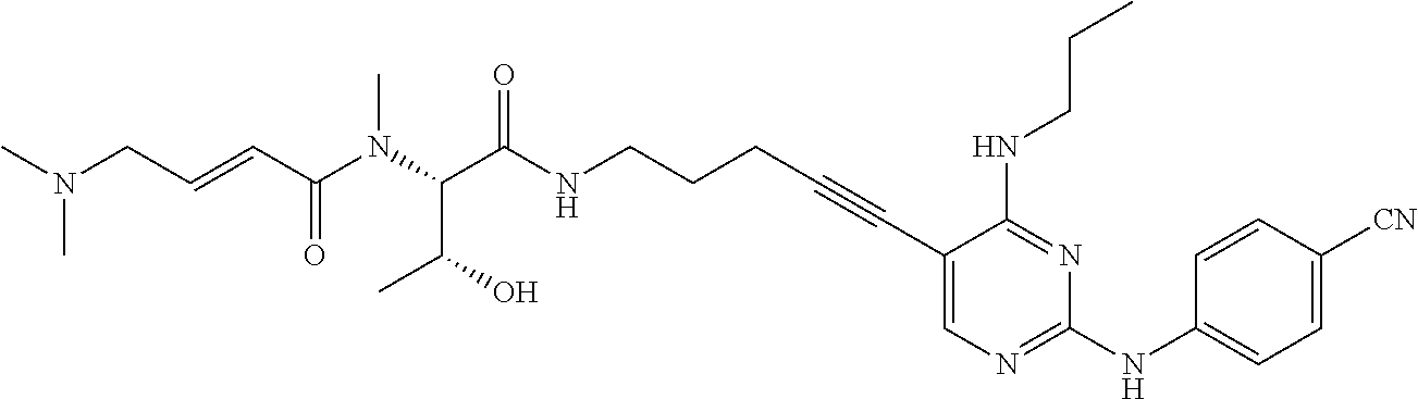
C1(C#CCCCNC(C(N(C(C=CCN(C)C)=O)C)C(O)C)=O)=CN=C(NC2=CC=C([CN])C=C2)N=C1NCCC
